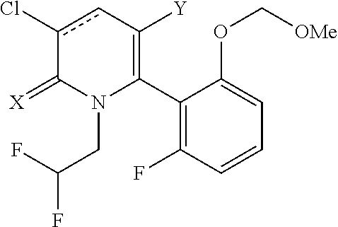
C1(C2=C([Y])cc(Cl)C(=[X])N2CC(F)F)=C(F)C=CC=C1OC[OMe]
